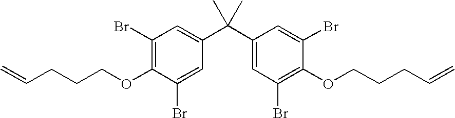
C1(Br)=C(OCCCC=C)C(Br)=CC(C(C2=CC(Br)=C(OCCCC=C)C(Br)=C2)(C)C)=C1
